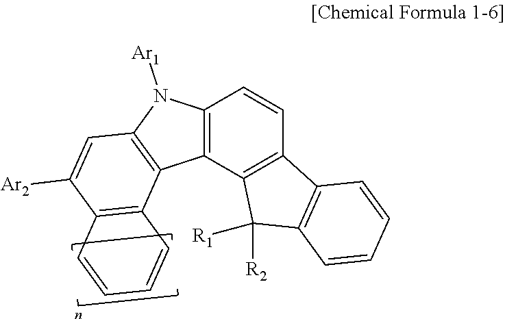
C12=C(C3=C(C=C1)C1=C(C3([R2])[R1])C=CC=C1)C1=C(N2[Ar1])C=C([Ar2])C2=C1C=CC=C2
